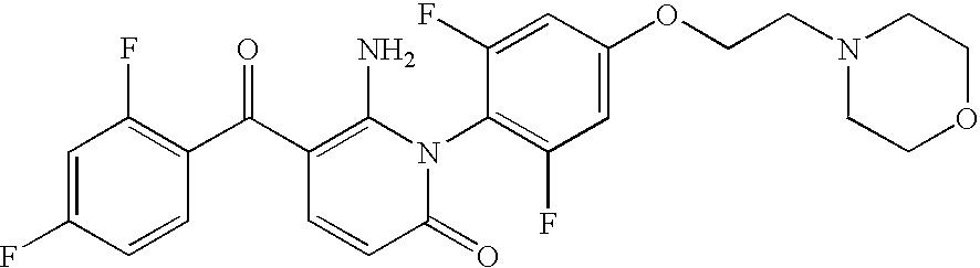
C1(=O)N(C2=C(F)C=C(OCCN3CCOCC3)C=C2F)C(N)=C(C(C2=C(F)C=C(F)C=C2)=O)C=C1
